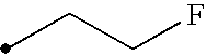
C(CF)C
